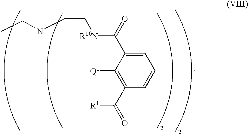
C1=C(C([R10N]CCNCC)=O)C([Q1])=C(C([R1])=O)C=C1
